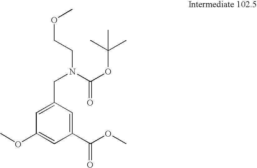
C1=C(CN(C(=O)OC(C)(C)C)CCOC)C=C(C(OC)=O)C=C1OC
